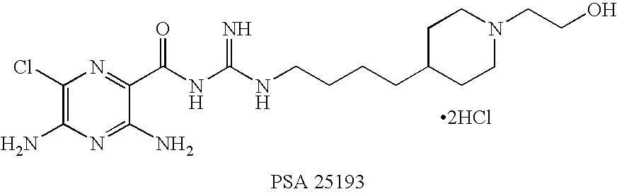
C1(Cl)=C(N)N=C(N)C(C(NC(NCCCCC2CCN(CCO)CC2)=N)=O)=N1.[2HCl]
